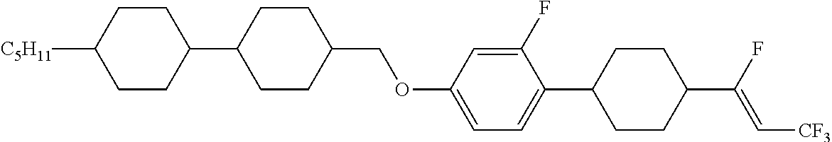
[C5H11]C1CCC(C2CCC(COC3=CC=C(C4CCC(C(F)=C[CF3])CC4)C(F)=C3)CC2)CC1
